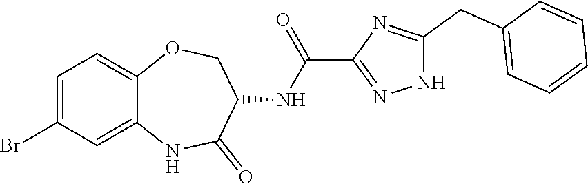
C1=C(Br)C=C2C(=C1)OCC(NC(=O)C1=NNC(CC3=CC=CC=C3)=N1)C(=O)N2
